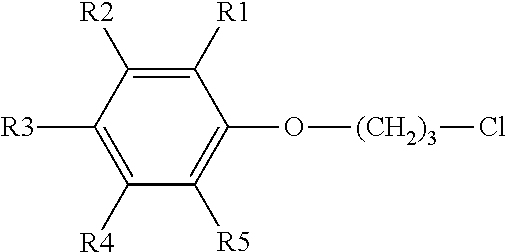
C1([R4])=C([R3])C([R2])=C([R1])C(O[(CH2)3]Cl)=C1[R5]
